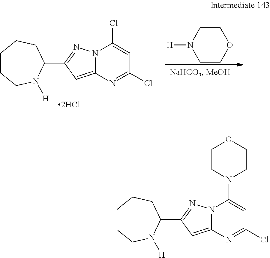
N12C(=CC(C3CCCCCN3[H])=N1)N=C(Cl)C=C2N1CCOCC1.N12C(=CC(C3CCCCCN3[H])=N1)N=C(Cl)C=C2Cl.N1([H])CCOCC1
